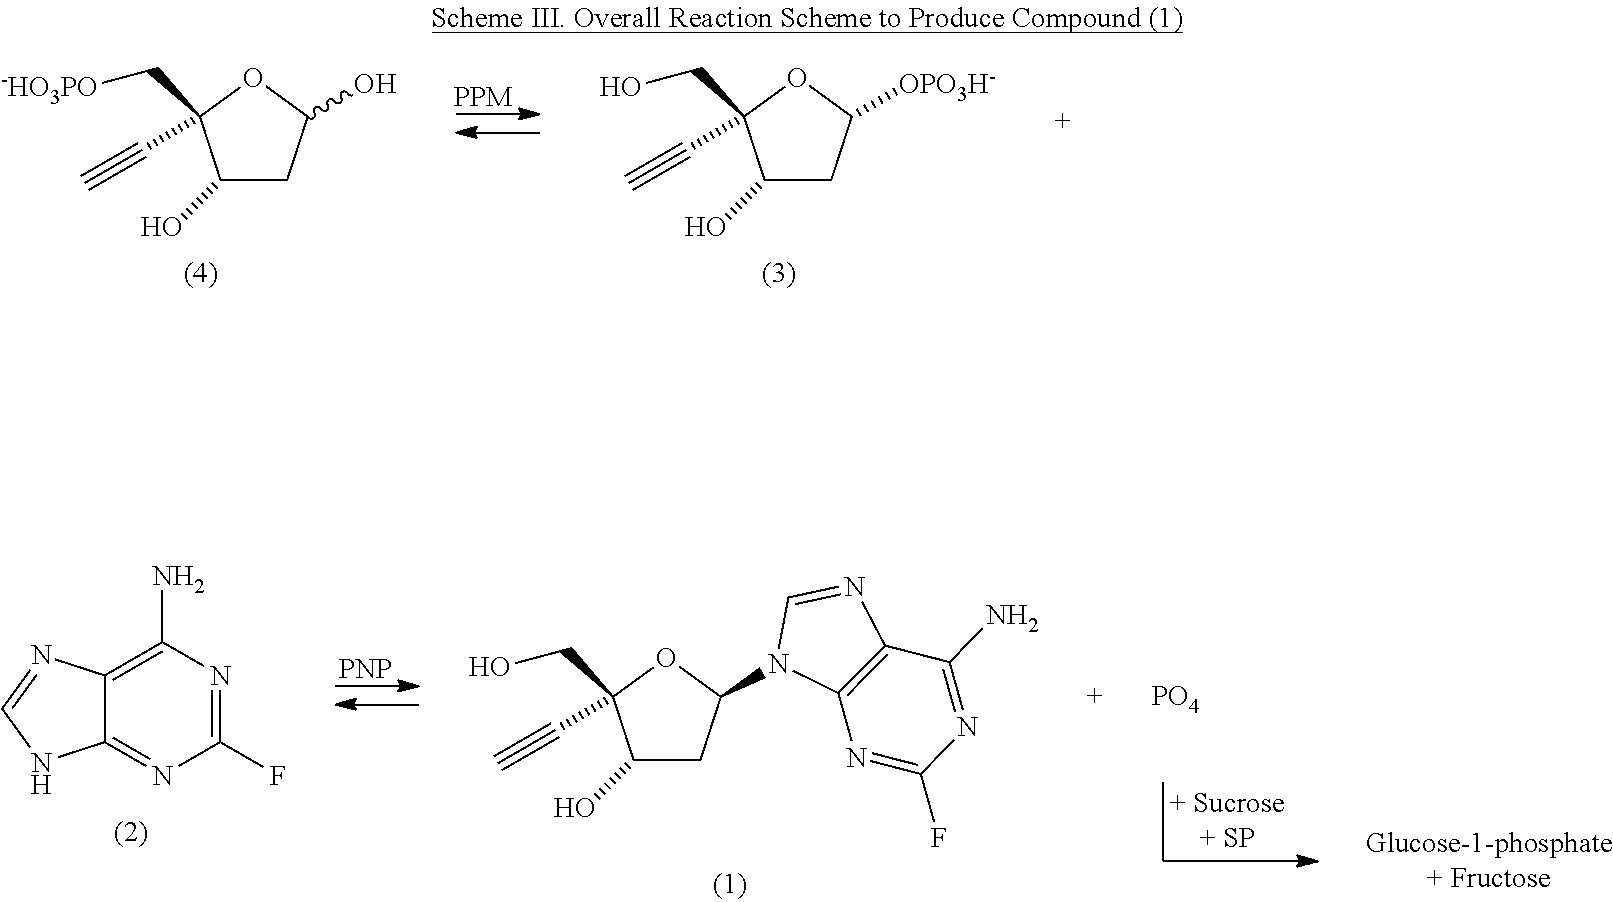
C1(O)CC([OPO3H-])OC1(CO)C#C.[PPM].C1(O)CC(O)OC1(C[-HO3PO])C#C.C1(F)=NC(N)=C2C(=N1)NC=N2.C1(F)=NC2=C(C(N)=N1)N=CN2C1CC(O)C(CO)(C#C)O1.[PO4].[PNP]
